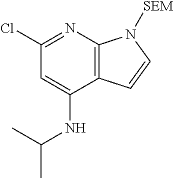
C12=C(N=C(Cl)C=C1NC(C)C)N([SEM])C=C2
